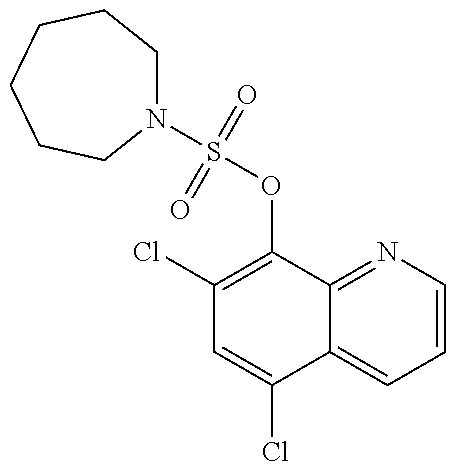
N1(S(OC2=C(Cl)C=C(Cl)C3=CC=CN=C23)(=O)=O)CCCCCC1
